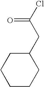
C1CCCC(CC(Cl)=O)C1
